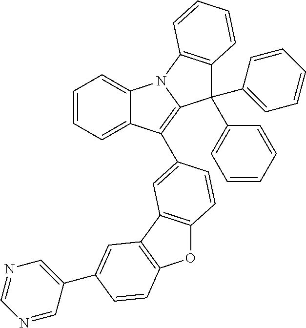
C12=CC=CC=C1C(C1=CC3=C(OC4=C3C=C(C3=CN=CN=C3)C=C4)C=C1)=C1N2C2=C(C1(C1=CC=CC=C1)C1=CC=CC=C1)C=CC=C2
